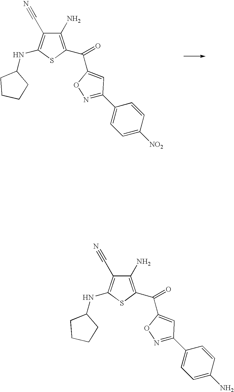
C1(N)=C(C(=O)C2=CC(C3=CC=C([NO2])C=C3)=NO2)SC(NC2CCCC2)=C1C#N.C1(N)=C(C(=O)C2=CC(C3=CC=C(N)C=C3)=NO2)SC(NC2CCCC2)=C1C#N
